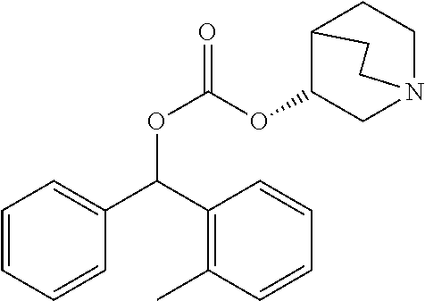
C(OC(OC1CN2CCC1CC2)=O)(C1=CC=CC=C1)C1=C(C)C=CC=C1
